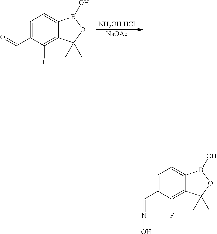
[NH2OH HCl].[NaOAc].C1=C(C=O)C(F)=C2C(=C1)B(O)OC2(C)C.C1=C(C=NO)C(F)=C2C(=C1)B(O)OC2(C)C
